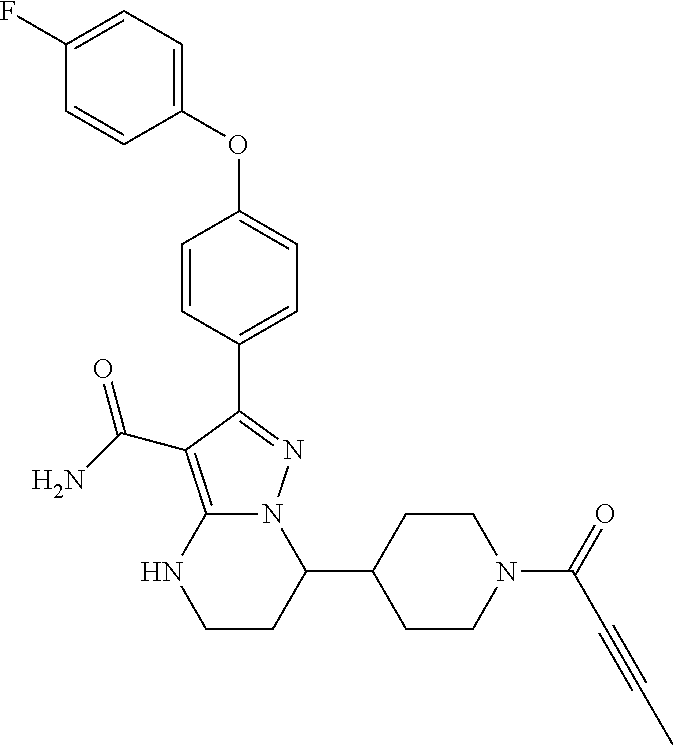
C1=CC(C2=NN3C(=C2C(=O)N)NCCC3C2CCN(C(=O)C#CC)CC2)=CC=C1OC1=CC=C(F)C=C1
